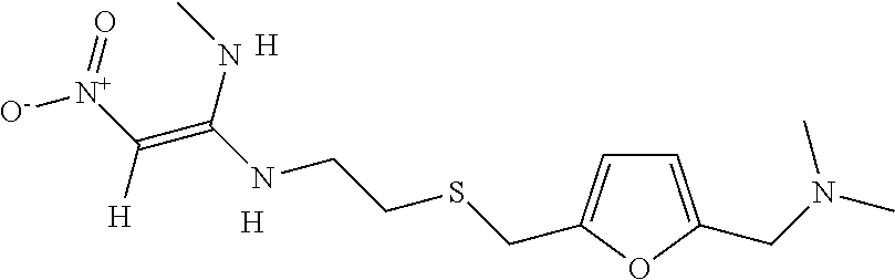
[O-][N+](C(=C(NCCSCC1=CC=C(CN(C)C)O1)NC)[H])=O.[H].[H]
